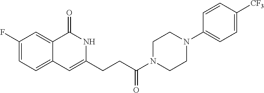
C1(F)=CC=C2C(=C1)C(=O)NC(CCC(N1CCN(C3=CC=C([CF3])C=C3)CC1)=O)=C2
